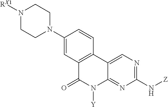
C1(N2CCN([RX1])CC2)=CC2=C(C=C1)C1=CN=C(N[Z])N=C1N([Y])C2=O
